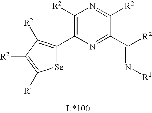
C1([R2])=C(C2=C([R2])C([R2])=C([R4])[Se]2)N=C(C([R2])=N[R1])C([R2])=N1
